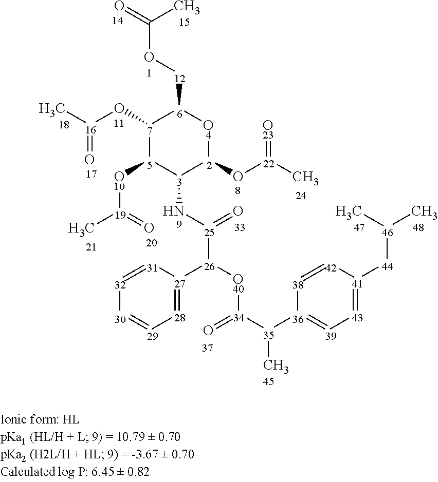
[7]1(O[16](C)=O)[5]([O   10][19](C)=O)[3](N[25]([26]([O40][34]([35]([36]2=[39][43]=[41]([44][46](C)C)[42]=[38]2)C)=O)[27]2=[28][29]=[30][32]=[31]2)=O)[2](O[22](C)=[O23])[O 4][6]1[12]OC(=O)C
